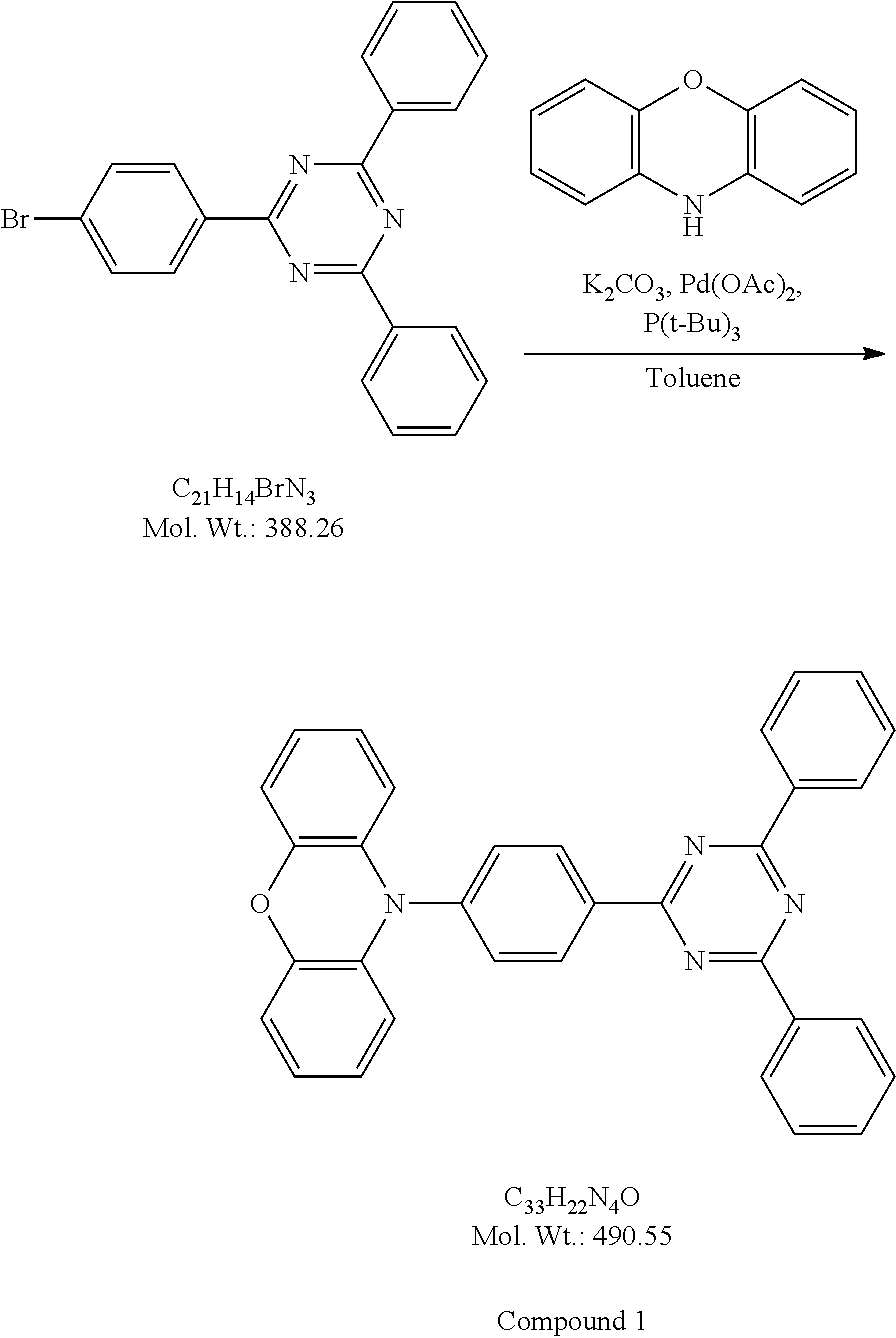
N1=C(C2=CC=CC=C2)N=C(C2=CC=CC=C2)N=C1C1=CC=C(N2C3=C(OC4=C2C=CC=C4)C=CC=C3)C=C1.C1=CC2=C(C=C1)NC1=C(O2)C=CC=C1.N1=C(C2=CC=CC=C2)N=C(C2=CC=CC=C2)N=C1C1=CC=C(Br)C=C1
